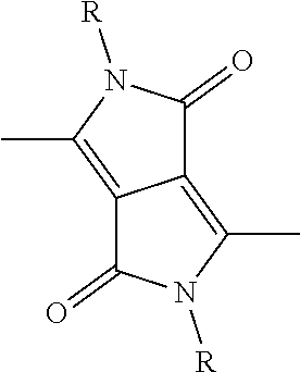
C12=C(C)N([R])C(=O)C1=C(C)N([R])C2=O
